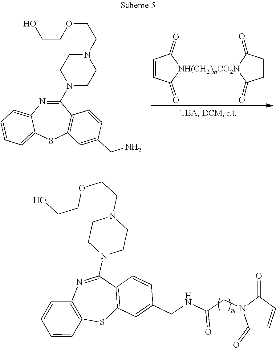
N1(C2=NC3=C(SC4=C2C=CC(CNC(CN2C(=O)C=CC2=O)=O)=C4)C=CC=C3)CCN(CCOCCO)CC1.N1(C2=NC3=CC=CC=C3SC3=C2C=CC(CN)=C3)CCN(CCOCCO)CC1.C1=CC(=O)[NH(CH2)mCO2N]2(C1=O)C(=O)CCC2=O
